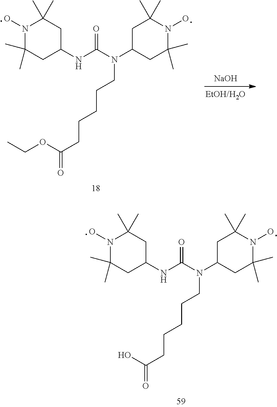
N1(O)C(C)(C)CC(NC(N(C2CC(C)(C)N(O)C(C)(C)C2)CCCCCC(=O)OCC)=O)CC1(C)C.[EtOH/H2O].[NaOH].N1(O)C(C)(C)CC(NC(N(C2CC(C)(C)N(O)C(C)(C)C2)CCCCCC(=O)O)=O)CC1(C)C
